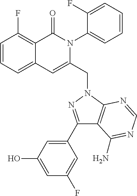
C1=CC=C2C(=C1F)C(=O)N(C1=CC=CC=C1F)C(CN1C3=C(C(C4=CC(O)=CC(F)=C4)=N1)C(N)=NC=N3)=C2
